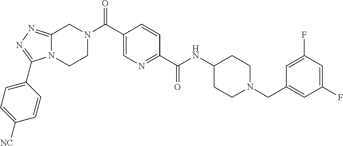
N(C(C1=NC=C(C(=O)N2CC3=NN=C(C4=CC=C([CN])C=C4)N3CC2)C=C1)=O)C1CCN(CC2=CC(F)=CC(F)=C2)CC1
